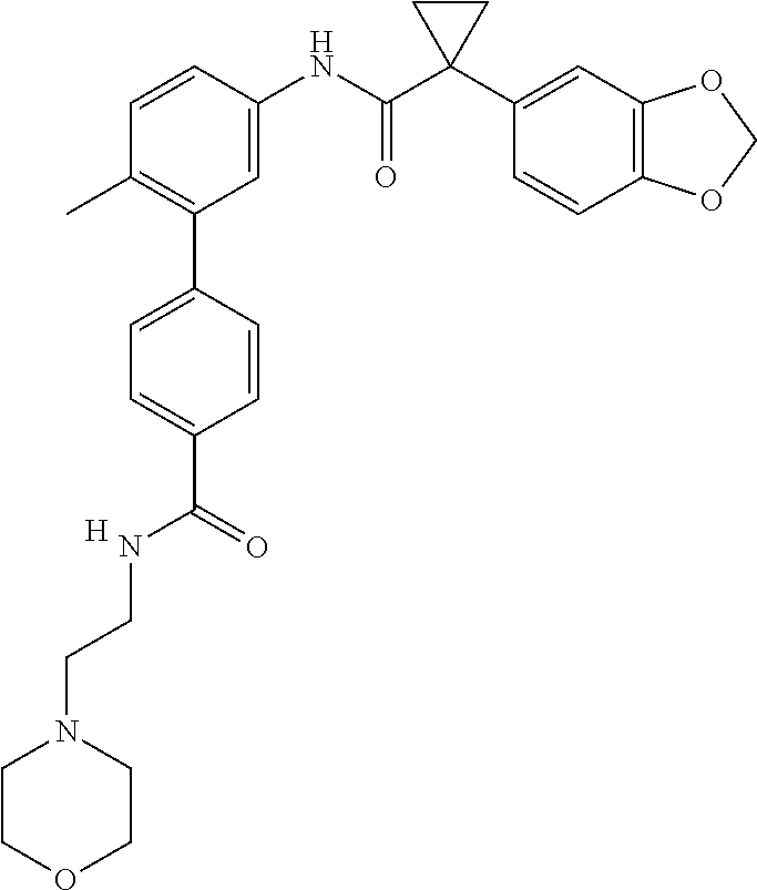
C1(C)=C(C2=CC=C(C(=O)NCCN3CCOCC3)C=C2)C=C(NC(C2(C3=CC4=C(C=C3)OCO4)CC2)=O)C=C1.[H]
